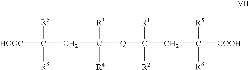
[HOOC]C([R5])([R6])CC([R3])([R4])[Q]C([R1])([R2])CC([R5])([R6])[COOH]
